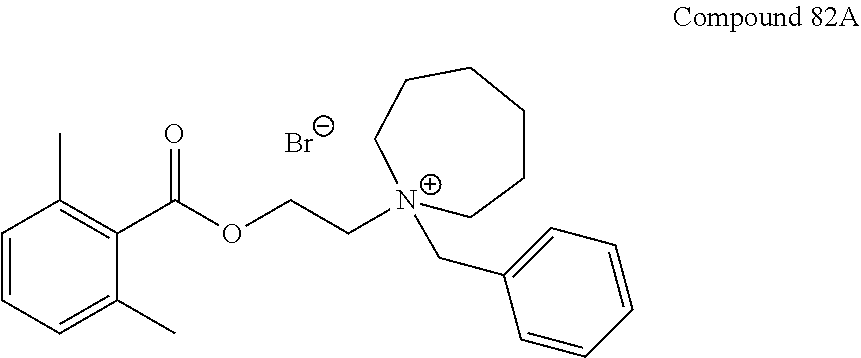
C1=CC=C(C)C(C(OCC[N+]2(CC3=CC=CC=C3)CCCCCC2)=O)=C1C.[Br-]
